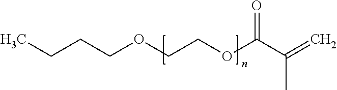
C(COCCOC(C(=C)C)=O)CC
